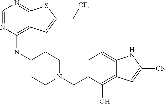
C1=NC(NC2CCN(CC3=CC=C4C(=C3O)C=C([CN])N4)CC2)=C2C(=N1)SC(C[CF3])=C2
